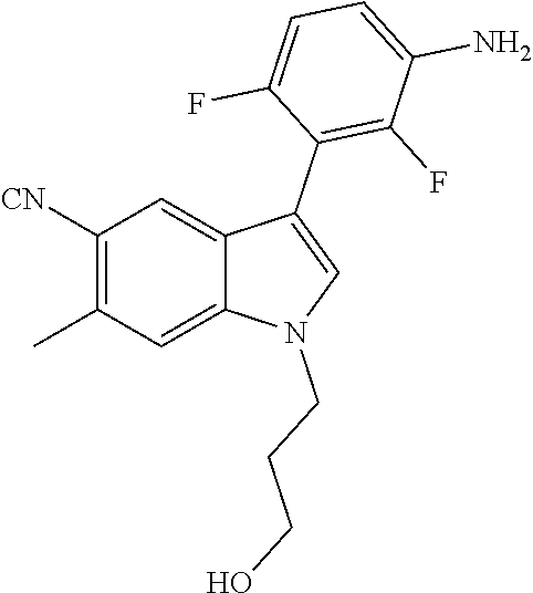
C1([CN])=C(C)C=C2C(=C1)C(C1=C(F)C(N)=CC=C1F)=CN2CCCO
